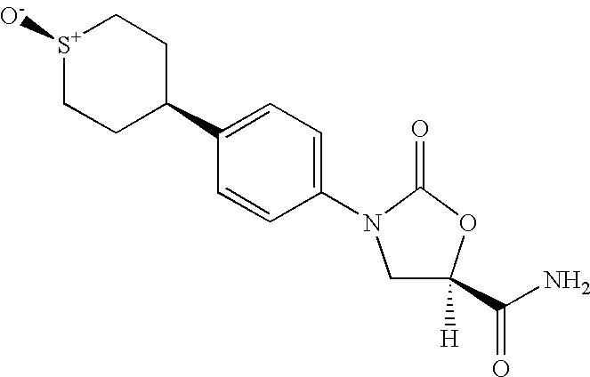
[S+]1([O-])CCC(C2=CC=C(N3CC([H])(C(N)=O)OC3=O)C=C2)CC1
